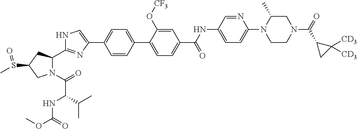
N1(C(=O)C(NC(OC)=O)C(C)C)C(C2=NC(C3=CC=C(C4=CC=C(C(NC5=CC=C(N6CCN(C(=O)C7CC7([CD3])[CD3])CC6C)N=C5)=O)C=C4O[CF3])C=C3)=CN2)CC(S(C)=O)C1
